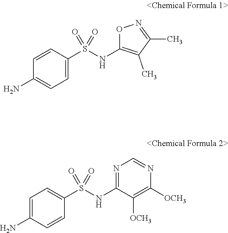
C1=CC(S(NC2=C(C)C(C)=NO2)(=O)=O)=CC=C1N.C1=C(N)C=CC(S(NC2=NC=NC([OCH3])=C2[OCH3])(=O)=O)=C1
